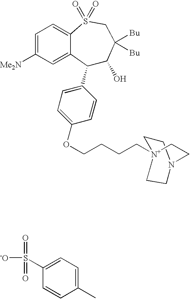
C1(C2=CC=C(OCCCC[N+]34CCN(CC3)CC4)C=C2)C(O)C([Bu])([Bu])CS(=O)(=O)C2=CC=C([Me2N])C=C12.[-O]S(=O)(=O)C1=CC=C(C)C=C1
